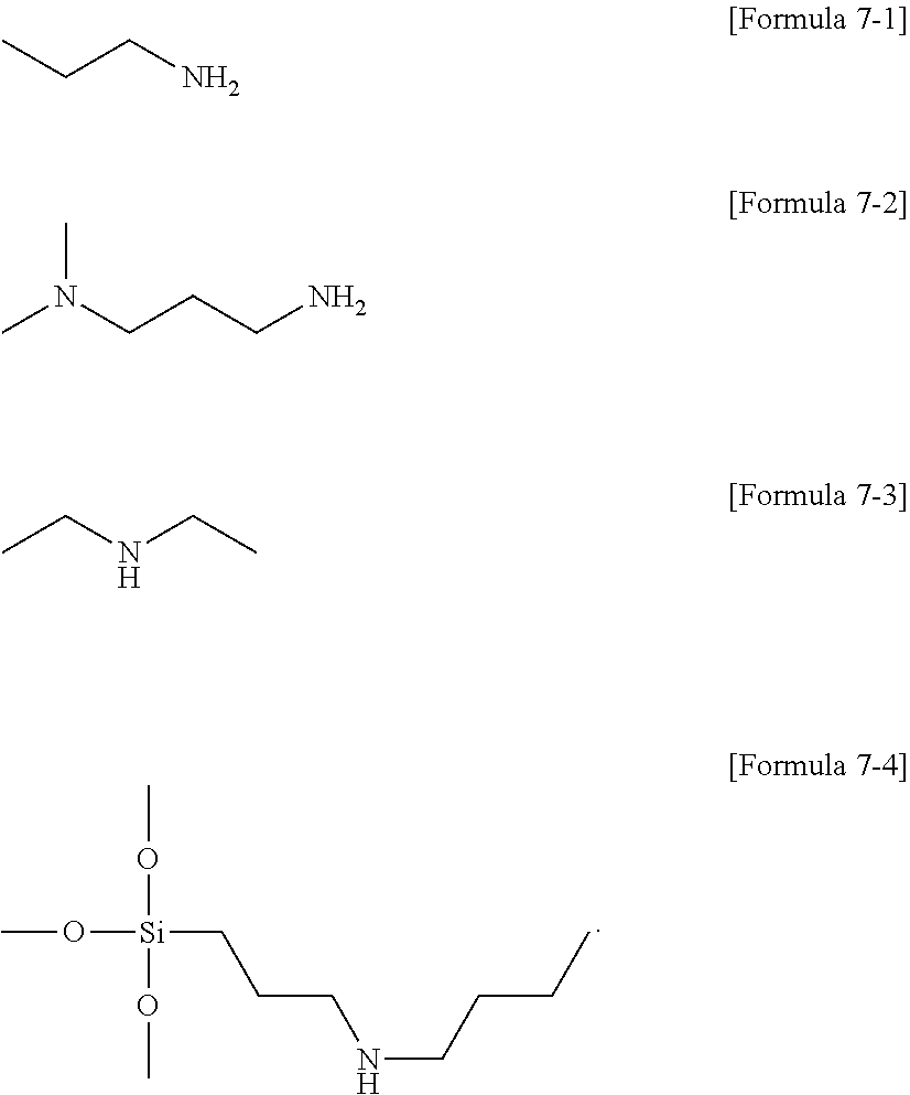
CO[Si](OC)(OC)CCCNCCCC.CCCN.N(CCCN)(C)C.CCNCC
